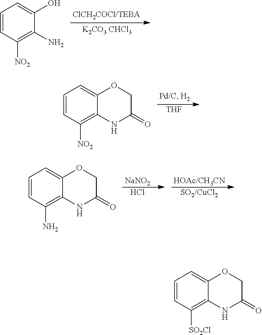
C1=CC([NO2])=C2C(=C1)OCC(=O)N2.[THF].C1=CC(N)=C2C(=C1)OCC(=O)N2.Cl.[NaNO2].[SO2/CuCl2].[HOAc/CH3CN].C1=CC([NO2])=C(N)C(O)=C1.[K2CO3 CHCl3].C1=CC([SO2Cl])=C2C(=C1)OCC(=O)N2
